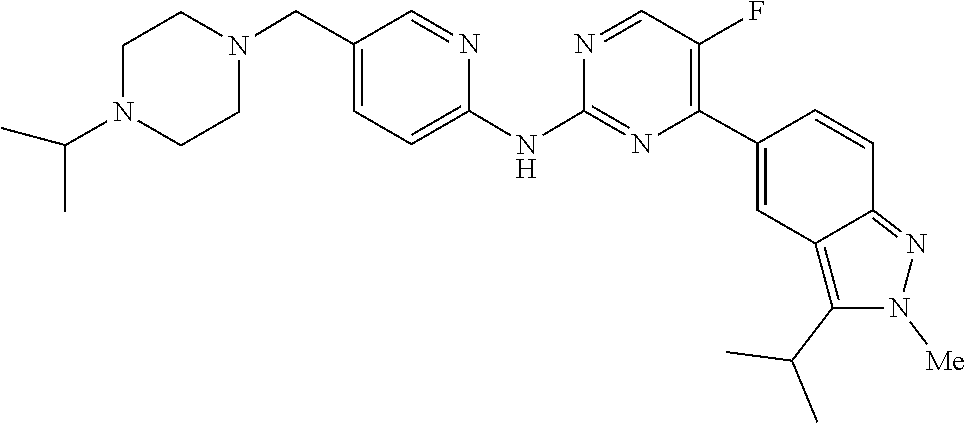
C1CN(C(C)C)CCN1CC1=CC=C(NC2=NC(C3=CC4=C(C(C)C)N([Me])N=C4C=C3)=C(F)C=N2)N=C1
